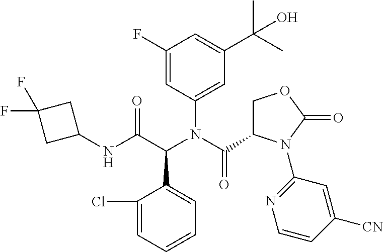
C1(N(C(C2COC(=O)N2C2=NC=CC([CN])=C2)=O)C(C(NC2CC(F)(F)C2)=O)C2=CC=CC=C2Cl)=CC(C(C)(C)O)=CC(F)=C1
